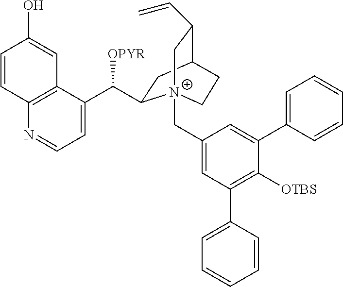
C1=C(C([OPYR])C2CC3C(C=C)C[N+]2(CC2=CC(C4=CC=CC=C4)=C([OTBS])C(C4=CC=CC=C4)=C2)CC3)C2=C(N=C1)C=CC(O)=C2
